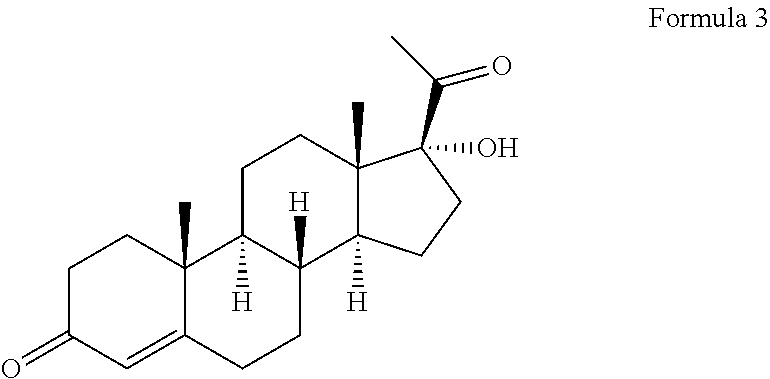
C1C(=O)C=C2C(C)(C1)C1([H])C([H])(CC2)C2([H])C(C)(CC1)C(C(C)=O)(O)CC2
